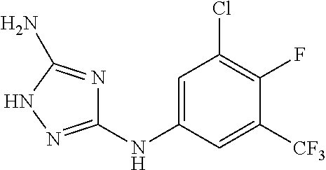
C1(NC2=CC(Cl)=C(F)C([CF3])=C2)=NNC(N)=N1
